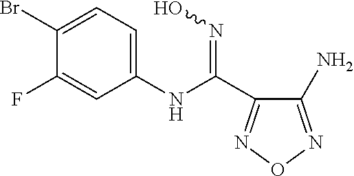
C1(Br)=CC=C(NC(C2=NON=C2N)=NO)C=C1F
